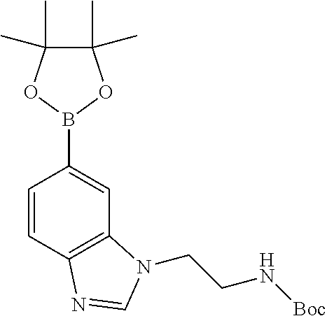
C1=CC2=C(C=C1B1OC(C)(C)C(C)(C)O1)N(CCN[Boc])C=N2
